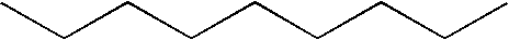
CCCCCCCCC
